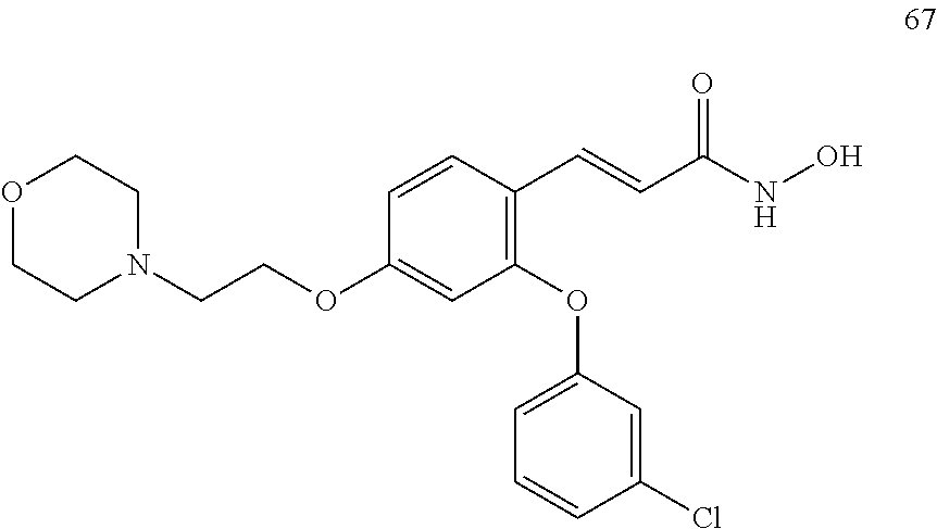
C1(OC2=CC=CC(Cl)=C2)=C(C=CC(NO)=O)C=CC(OCCN2CCOCC2)=C1
